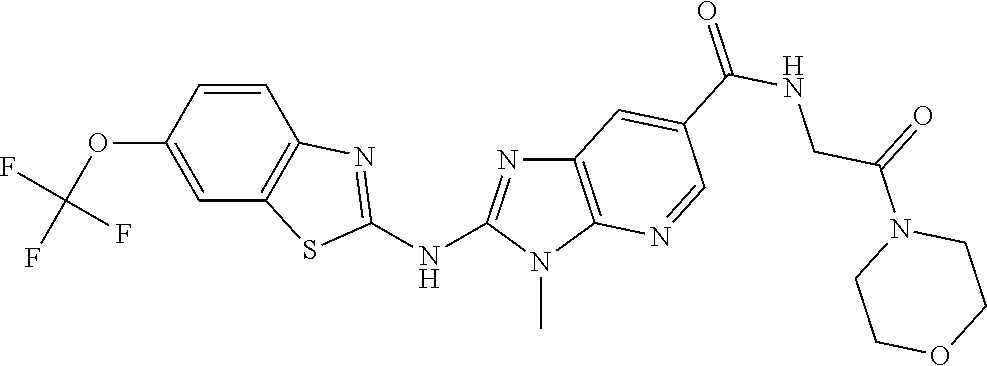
O(C1=CC2=C(C=C1)N=C(NC1=NC3=C(N1C)N=CC(C(NCC(N1CCOCC1)=O)=O)=C3)S2)C(F)(F)F
